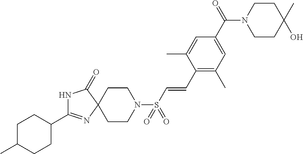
C1C(C)CCC(C2=NC3(C(=O)N2)CCN(S(C=CC2=C(C)C=C(C(=O)N4CCC(C)(O)CC4)C=C2C)(=O)=O)CC3)C1
